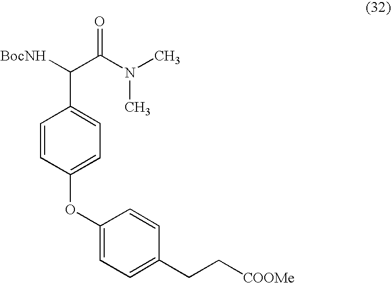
C(N(C)C)(C(C1=CC=C(OC2=CC=C(CC[COOMe])C=C2)C=C1)[BocNH])=O
